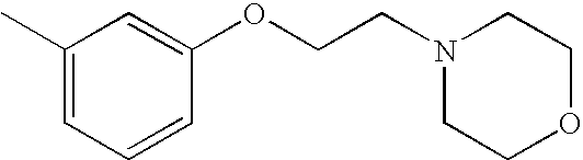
CC1=CC=CC(OCCN2CCOCC2)=C1
